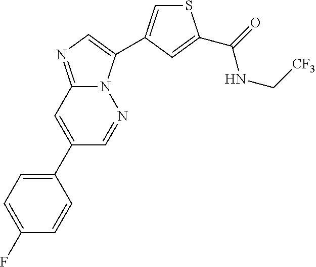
C1(C2=CC=C(F)C=C2)=CC2=NC=C(C3=CSC(C(=O)NC[CF3])=C3)N2N=C1
